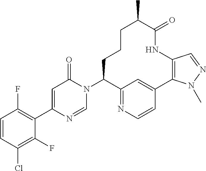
C1=CC(Cl)=C(F)C(C2=CC(=O)N(C3C4=NC=CC(=C4)C4=C(NC(=O)C(C)CCC3)C=NN4C)C=N2)=C1F
